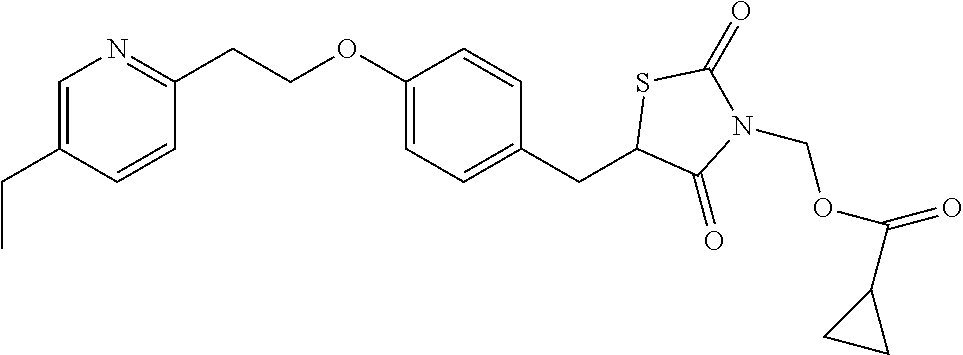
C1=C(CC)C=CC(CCOC2=CC=C(CC3C(=O)N(COC(=O)C4CC4)C(=O)S3)C=C2)=N1
